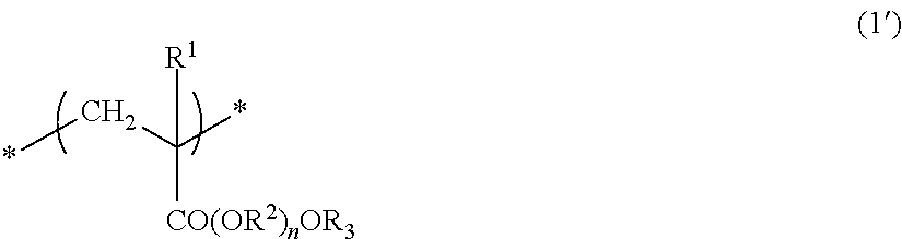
*CC(*)([R1])[CO(OR2)nOR3]
